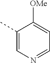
C1(C)=CN=CC=C1[OMe]
